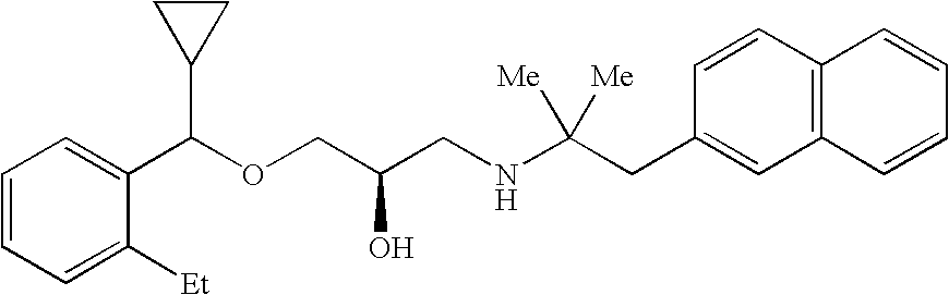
C1(C(OCC(CNC(CC2=CC3=C(C=C2)C=CC=C3)([Me])[Me])O)C2CC2)=CC=CC=C1[Et]
